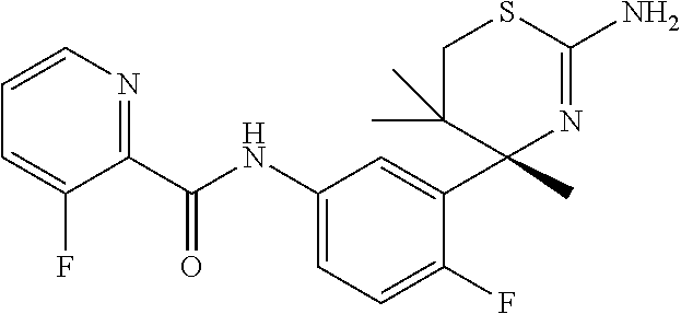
C1(C(NC2=CC=C(F)C(C3(C)N=C(N)SCC3(C)C)=C2)=O)=NC=CC=C1F
